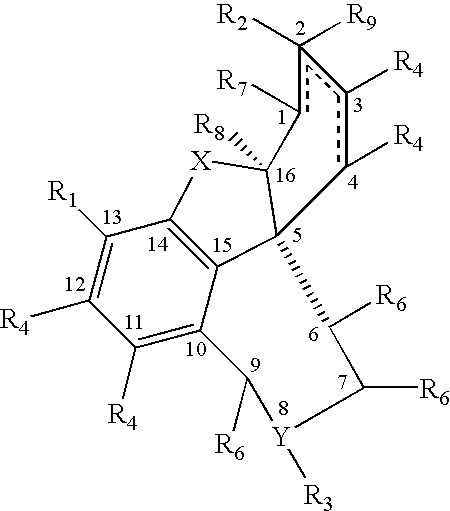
C1([R1])=C([R4])C([R4])=C2C3=C1[X]C1([R8])C3(C([R6])C([R6])[Y]([R3])C2[R6])c([R4])c([R4])c([R2])([R9])c1[R7]
